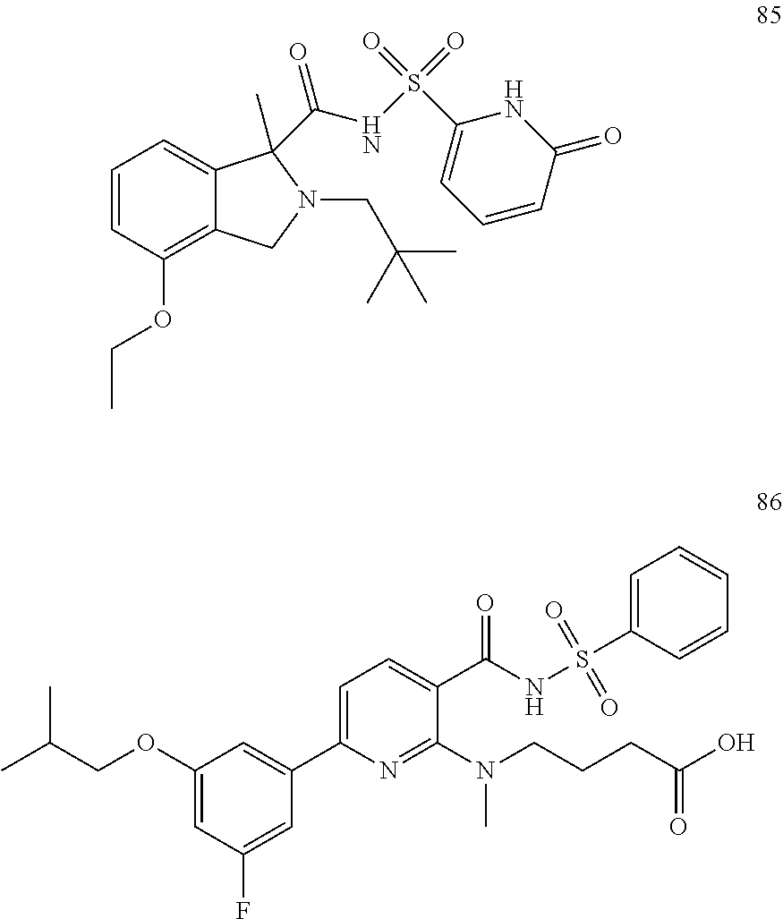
C1=CC(OCC)=C2C(=C1)C(C(=O)NS(=O)(C1=CC=CC(=O)N1)=O)(C)N(CC(C)(C)C)C2.CC(COC1=CC(F)=CC(C2=CC=C(C(NS(=O)(=O)C3=CC=CC=C3)=O)C(N(CCCC(O)=O)C)=N2)=C1)C
